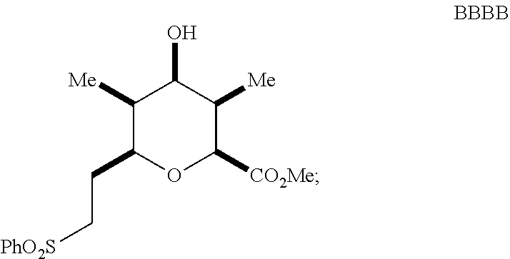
C1([Me])C(CC[PhO2S])OC([CO2Me])C([Me])C1O
